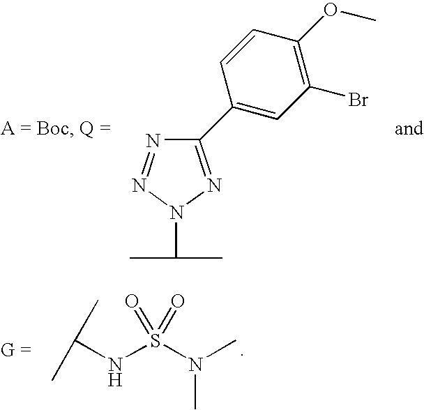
N1=NN(C(C)C)N=C1C1=CC(Br)=C(OC)C=C1.C(NS(N(C)C)(=O)=O)(C)C
